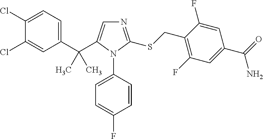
C1(Cl)=CC=C(C(C2=CN=C(SCC3=C(F)C=C(C(=O)N)C=C3F)N2C2=CC=C(F)C=C2)(C)C)C=C1Cl
